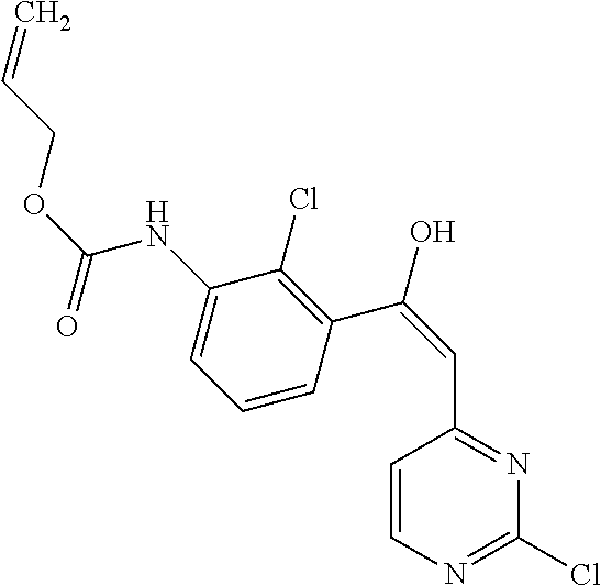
C1(NC(OCC=C)=O)=CC=CC(C(=CC2=NC(Cl)=NC=C2)O)=C1Cl
